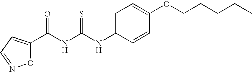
C(NC(NC1=CC=C(OCCCCC)C=C1)=S)(=O)C1=CC=NO1
